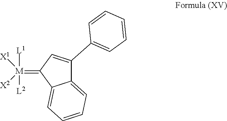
C1(=[M]([L1])([X1])([X2])[L2])C2=CC=CC=C2C(C2=CC=CC=C2)=C1
